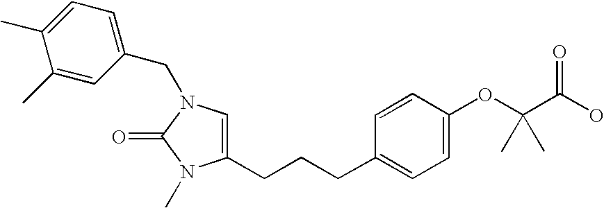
C1=C(CCCC2=CC=C(OC(C(O)=O)(C)C)C=C2)N(C)C(=O)N1CC1=CC=C(C)C(C)=C1
